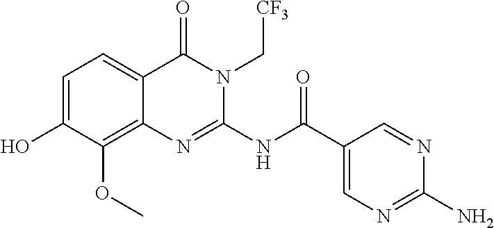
C1=C(O)C(OC)=C2C(=C1)C(=O)N(C[CF3])C(NC(C1=CN=C(N)N=C1)=O)=N2
